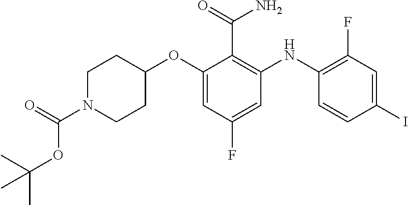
C1(OC2=CC(F)=CC(NC3=C(F)C=C(I)C=C3)=C2C(N)=O)CCN(C(=O)OC(C)(C)C)CC1
